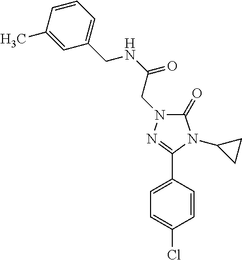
C1(C)=CC(CNC(=O)CN2C(=O)N(C3CC3)C(C3=CC=C(Cl)C=C3)=N2)=CC=C1
